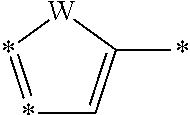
*1=*[W]C(*)=C1
